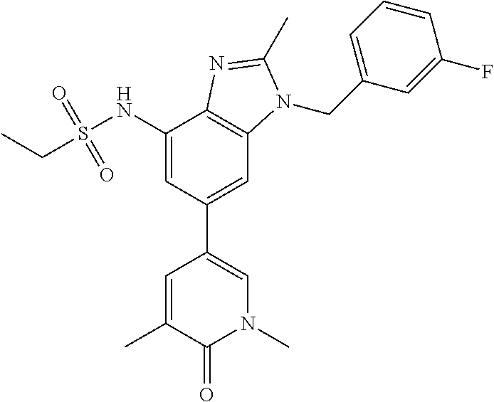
CC1=CC(C2=CC3=C(C(NS(CC)(=O)=O)=C2)N=C(C)N3CC2=CC=CC(F)=C2)=CN(C)C1=O
